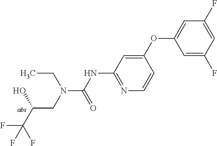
FC(C(CN(C(=O)NC1=NC=CC(OC2=CC(F)=CC(F)=C2)=C1)CC)O)(F)F
